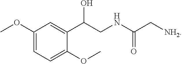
C1(OC)=CC=C(OC)C(C(CNC(C[NH2])=O)O)=C1
